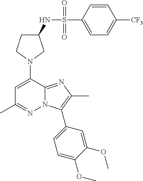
C1C(NS(C2=CC=C([CF3])C=C2)(=O)=O)CN(C2=CC(C)=NN3C2=NC(C)=C3C2=CC=C(OC)C(OC)=C2)C1
